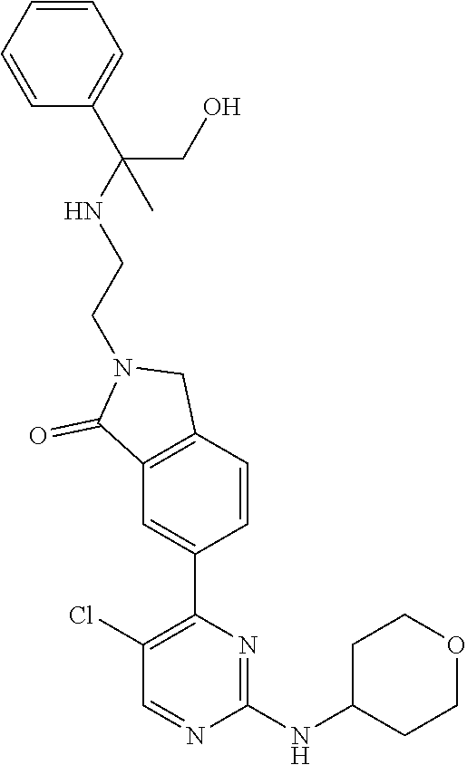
N(C1=NC(C2=CC3=C(CN(CCNC(C4=CC=CC=C4)(CO)C)C3=O)C=C2)=C(Cl)C=N1)C1CCOCC1
